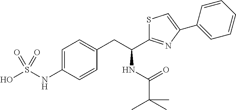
C(CC1=CC=C(NS(O)(=O)=O)C=C1)(NC(=O)C(C)(C)C)C1=NC(C2=CC=CC=C2)=CS1
